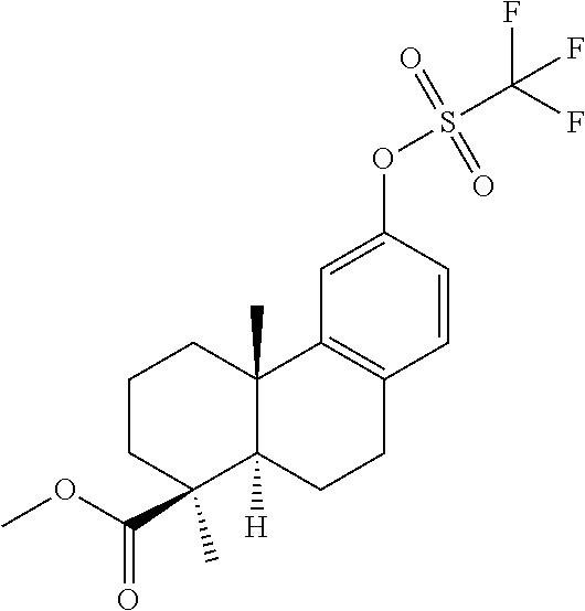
C1(C(OC)=O)(C)C2([H])C(C)(CCC1)C1=C(CC2)C=CC(OS(=O)(=O)C(F)(F)F)=C1
